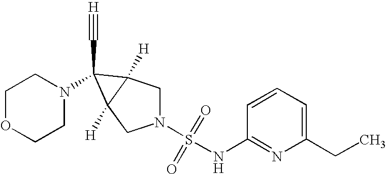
N1(S(=O)(=O)NC2=NC(CC)=CC=C2)CC2([H])C([H])(C1)C2(C#[H])N1CCOCC1
